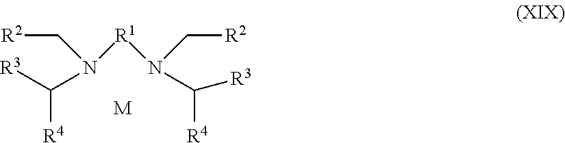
C([R4])([R3])N(C[R2])[R1]N(C[R2])C([R3])[R4].[M]
